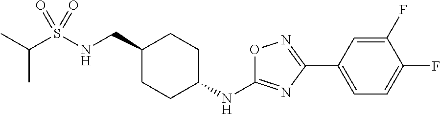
C1(CNS(C(C)C)(=O)=O)CCC(NC2=NC(C3=CC=C(F)C(F)=C3)=NO2)CC1
